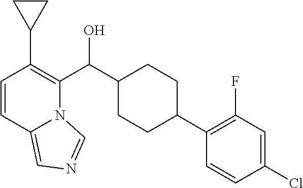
C1=CC2=CN=CN2C(C(C2CCC(C3=C(F)C=C(Cl)C=C3)CC2)O)=C1C1CC1
